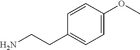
C1=C(OC)C=CC(CCN)=C1
